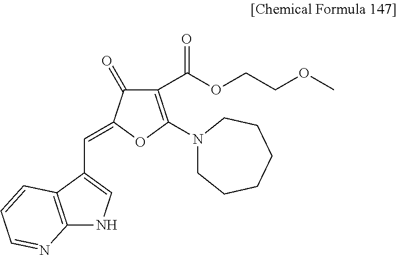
C(=C1C(=O)C(C(=O)OCCOC)=C(N2CCCCCC2)O1)C1=CNC2=C1C=CC=N2
